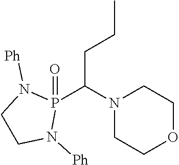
C(C(N1CCOCC1)P1(=O)N([Ph])CCN1[Ph])CC
